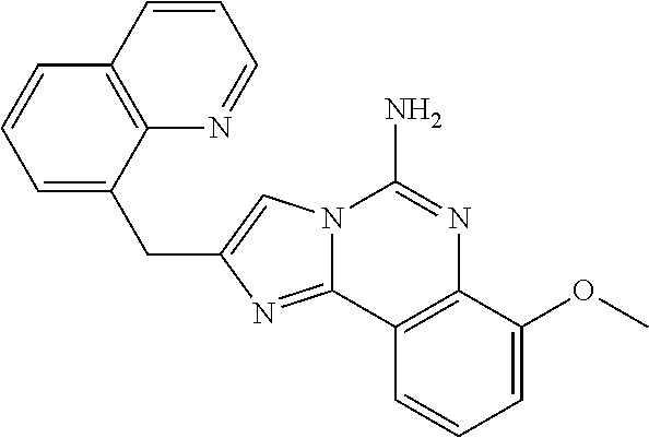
N12C(=NC(CC3=CC=CC4=C3N=CC=C4)=C1)C1=C(N=C2N)C(OC)=CC=C1
